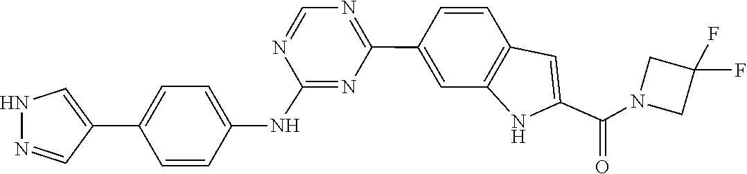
N1=CN=C(C2=CC3=C(C=C2)C=C(C(=O)N2CC(F)(F)C2)N3)N=C1NC1=CC=C(C2=CNN=C2)C=C1
